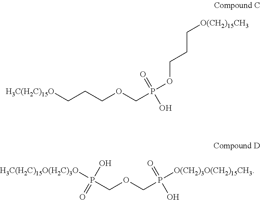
[H3C(H2C)15O]CCCOCP(OCCC[O(CH2)15CH3])(=O)O.[H3C(H2C)15O(H2C)3O]P(COCP([O(CH2)3O(CH2)15CH3])(=O)O)(O)=O
